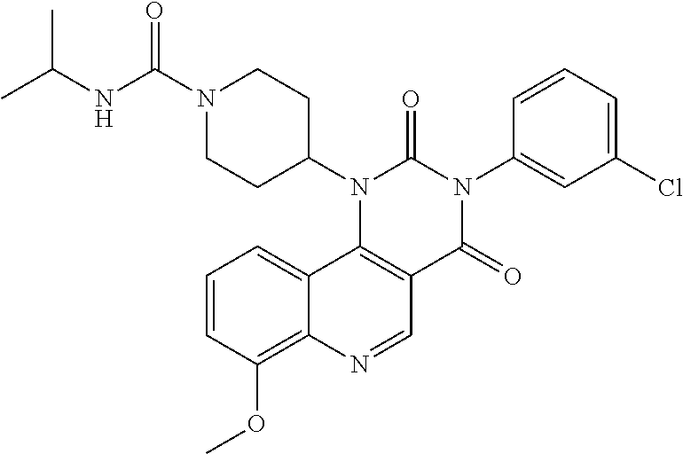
C1=CC(OC)=C2C(=C1)C1=C(C=N2)C(=O)N(C2=CC(Cl)=CC=C2)C(=O)N1C1CCN(C(NC(C)C)=O)CC1
